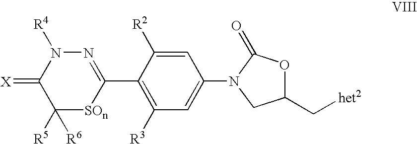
N1=C(C2=C([R3])C=C(N3C(=O)OC(C[het2])C3)C=C2[R2])[SOn]C([R5])([R6])C(=[X])N1[R4]
